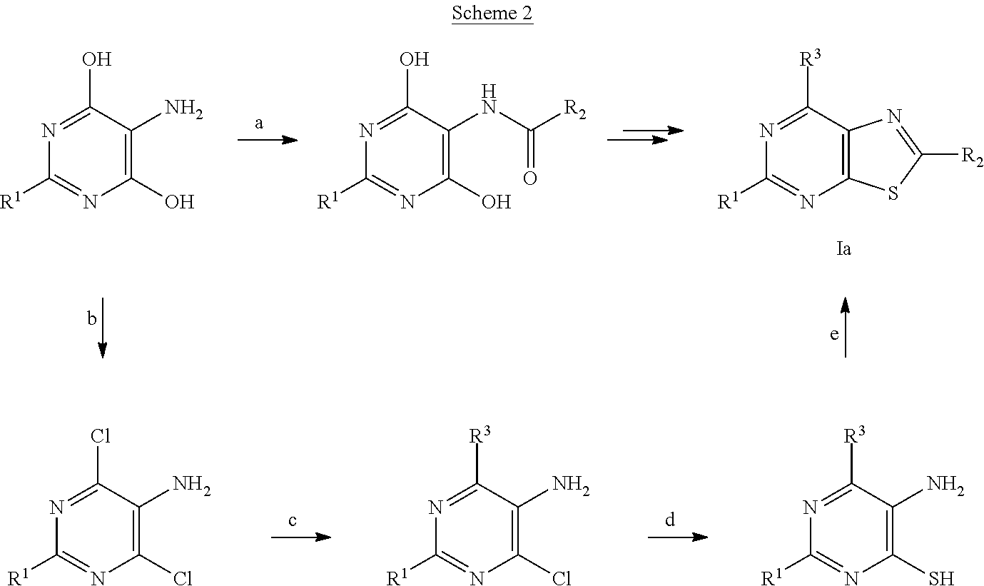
C1(O)=NC([R1])=NC(O)=C1N.C1(O)=NC([R1])=NC(O)=C1NC([R2])=O.C1([R3])=NC([R1])=NC2=C1N=C([R2])S2.C1([R3])=NC([R1])=NC(S)=C1N.C1([R3])=NC([R1])=NC(Cl)=C1N.C1(Cl)=NC([R1])=NC(Cl)=C1N
